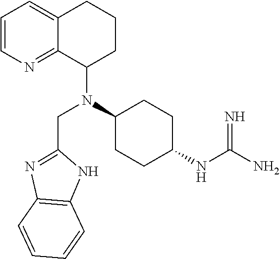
C1=CN=C2C(=C1)CCCC2N(C1CCC(NC(N)=N)CC1)CC1=NC2=C(N1)C=CC=C2
